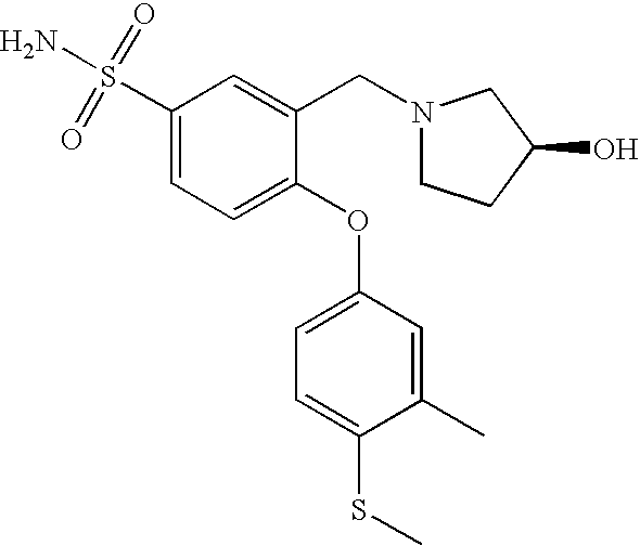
C1(S(=O)(=O)N)=CC=C(OC2=CC=C(SC)C(C)=C2)C(CN2CCC(O)C2)=C1
